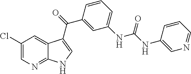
C1(Cl)=CN=C2C(=C1)C(C(C1=CC(NC(=O)NC3=CN=CC=C3)=CC=C1)=O)=CN2
